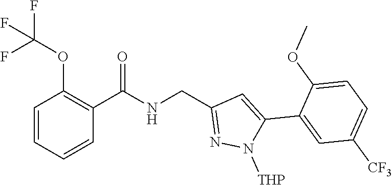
C1=CC=CC(C(NCC2=NN([THP])C(C3=CC([CF3])=CC=C3OC)=C2)=O)=C1OC(F)(F)F
